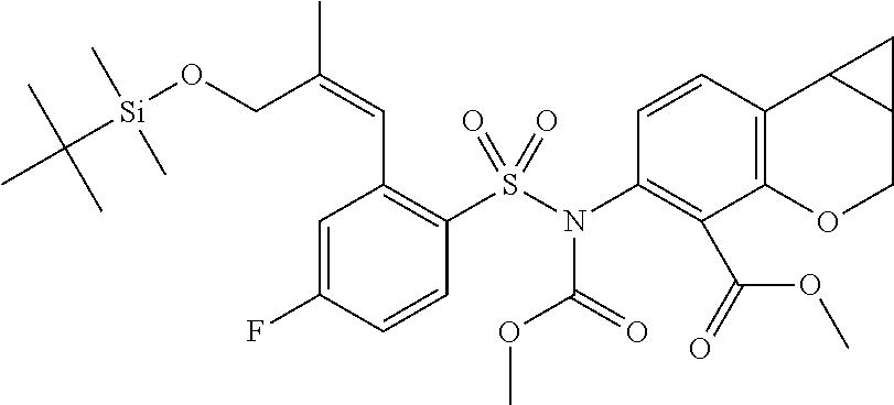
C1(N(S(C2=C(C=C(CO[Si](C(C)(C)C)(C)C)C)C=C(F)C=C2)(=O)=O)C(OC)=O)=C(C(OC)=O)C2=C(C3C(CO2)C3)C=C1
